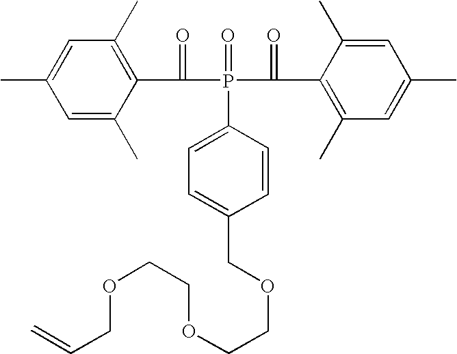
C1=C(C)C(C(=O)P(=O)(C(=O)C2=C(C)C=C(C)C=C2C)C2=CC=C(COCCOCCOCC=C)C=C2)=C(C)C=C1C
